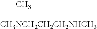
[CH3NCH2CH2CH2NHCH3]C
